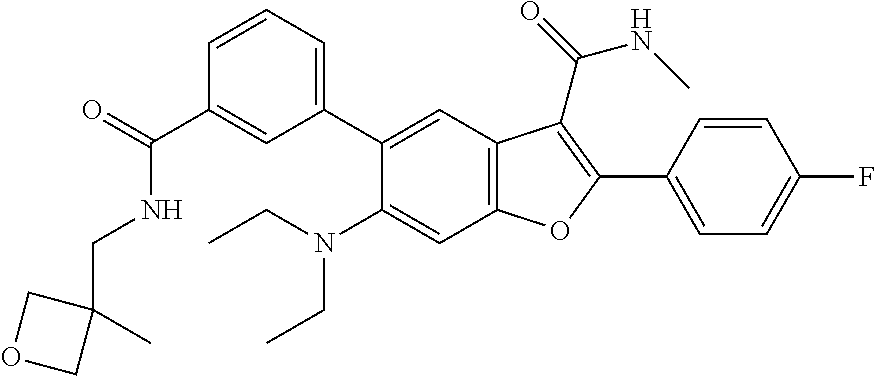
C1(C(=O)NCC2(C)COC2)=CC(C2=CC3=C(C=C2N(CC)CC)OC(C2=CC=C(F)C=C2)=C3C(=O)NC)=CC=C1
